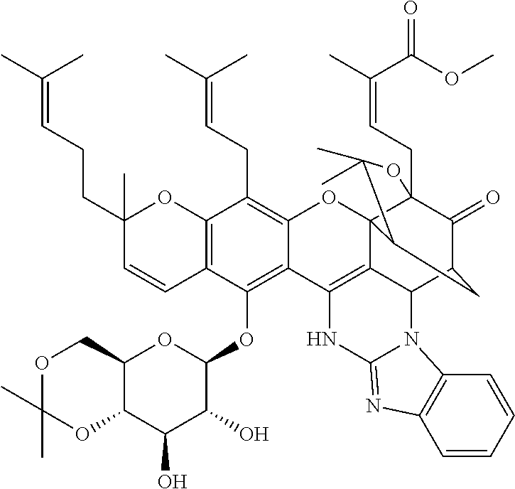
C12=C(C=CC(CCC=C(C)C)(C)O1)C(OC1OC3C(C(O)C1O)OC(C)(C)OC3)=C1C(=C2CC=C(C)C)OC23C4(CC=C(C)C(OC)=O)C(=O)C(CC2C(C)(C)O4)C2C3=C1NC1=NC3=C(C=CC=C3)N21
